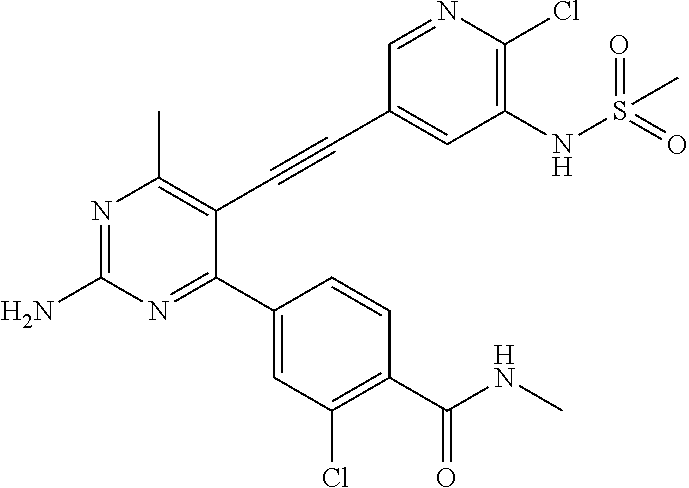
N1=C(N)N=C(C2=CC(Cl)=C(C(=O)NC)C=C2)C(C#CC2=CC(NS(C)(=O)=O)=C(Cl)N=C2)=C1C
